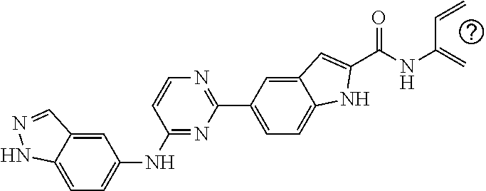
C1=C2C(=CC=C1NC1=NC(C3=CC=C4C(=C3)C=C(C(NC(=C)C=C)=O)N4)=NC=C1)NN=C2
